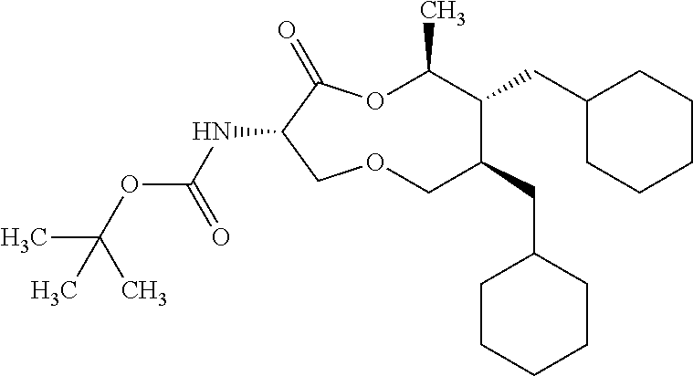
N(C1C(=O)OC(C)C(CC2CCCCC2)C(CC2CCCCC2)COC1)C(OC(C)(C)C)=O
